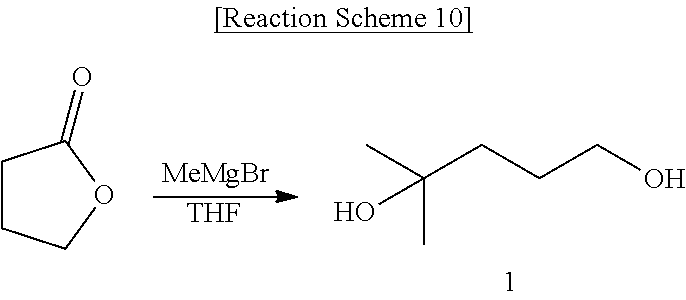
[MeMgBr].[THF].CC(CCCO)(C)O.C1CCOC1=O
